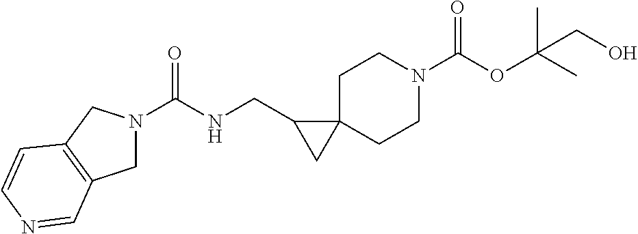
O=C(OC(C)(C)CO)N1CCC2(CC1)C(CNC(=O)N1CC3=C(C1)C=CN=C3)C2
